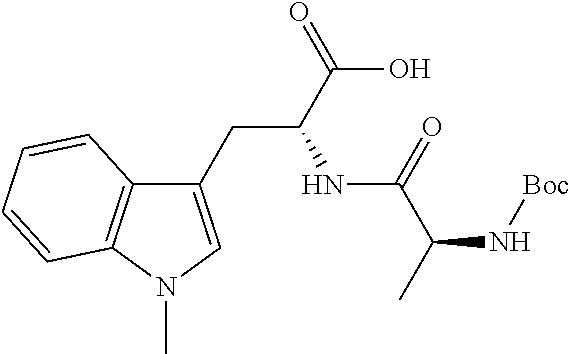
C1(CC(C(O)=O)NC(C(C)N[Boc])=O)=CN(C)C2=C1C=CC=C2
